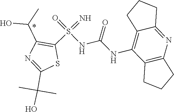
C12=C(NC(NS(=O)(=N)C3=C(C(C)O)N=C(C(O)(C)C)S3)=O)C3=C(N=C1CCC2)CCC3
